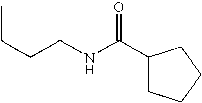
CCCCNC(C1CCCC1)=O
